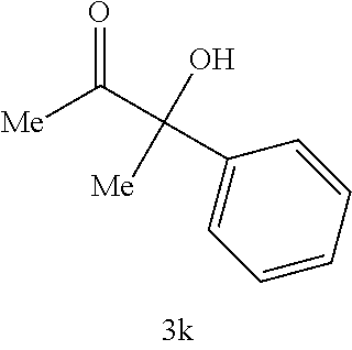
C1(C(C([Me])=O)(O)[Me])=CC=CC=C1
